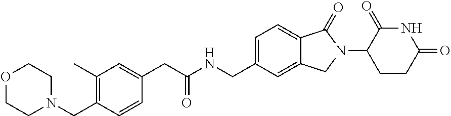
C1=C(CNC(CC2=CC(C)=C(CN3CCOCC3)C=C2)=O)C=C2C(=C1)C(=O)N(C1CCC(=O)NC1=O)C2
